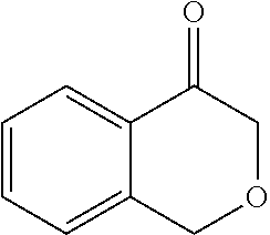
C1=CC=C2C(=C1)C(=O)COC2
